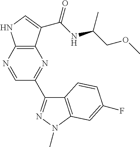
C12=C(C(C(NC(COC)C)=O)=CN1)N=C(C1=NN(C)C3=C1C=CC(F)=C3)C=N2
